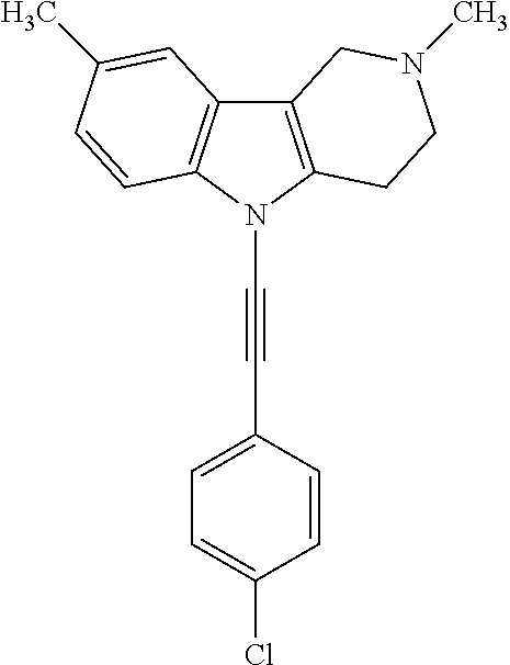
C12=C(N(C#CC3=CC=C(Cl)C=C3)C3=C1C=C(C)C=C3)CCN(C)C2
